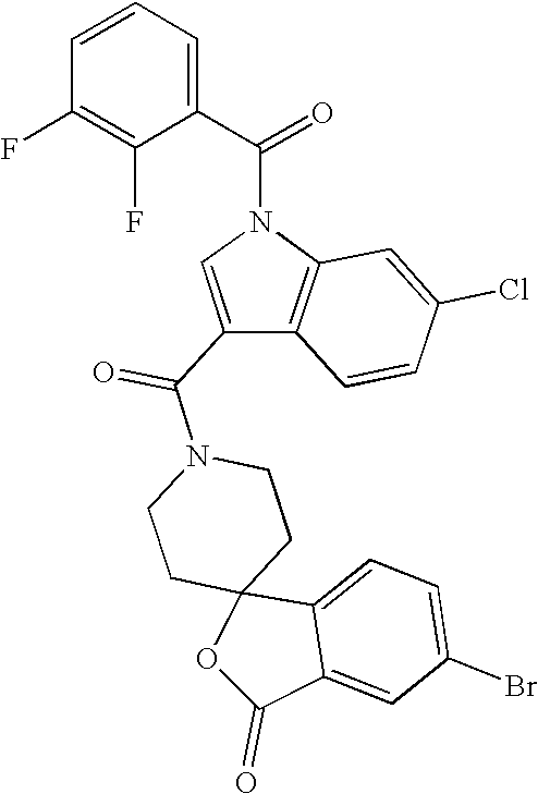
C1CN(C(C2=CN(C(C3=CC=CC(F)=C3F)=O)C3=C2C=CC(Cl)=C3)=O)CCC12C1=CC=C(Br)C=C1C(=O)O2
